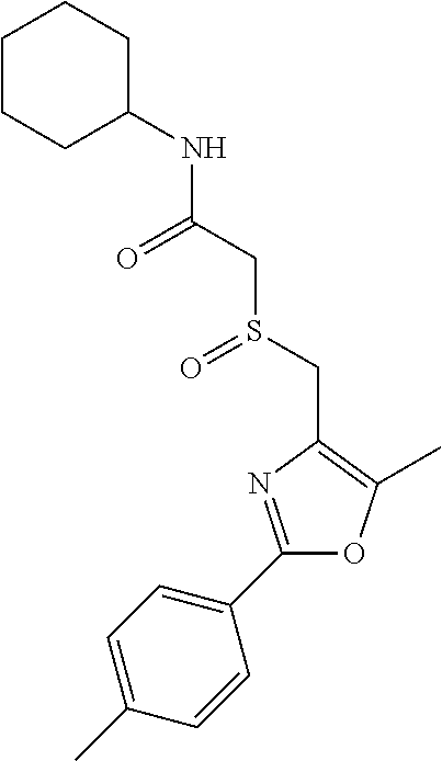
C1=C(C)C=CC(C2=NC(CS(CC(NC3CCCCC3)=O)=O)=C(C)O2)=C1
